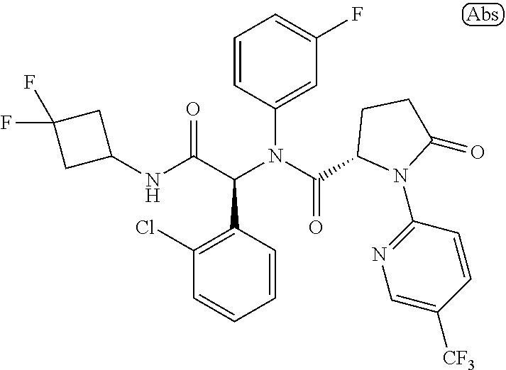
C1=CC(C(C(NC2CC(F)(F)C2)=O)N(C(=O)C2N(C3=NC=C([CF3])C=C3)C(=O)CC2)C2=CC(F)=CC=C2)=C(Cl)C=C1
